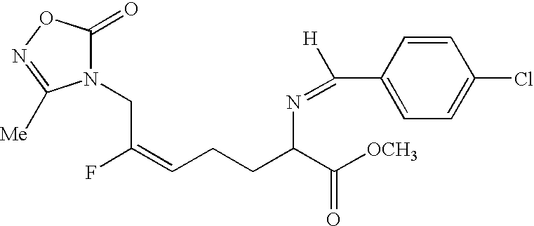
C(C(=CCCC(C([OCH3])=O)N=C(C1=CC=C(Cl)C=C1)[H])F)N1C(=O)ON=C1[Me]
